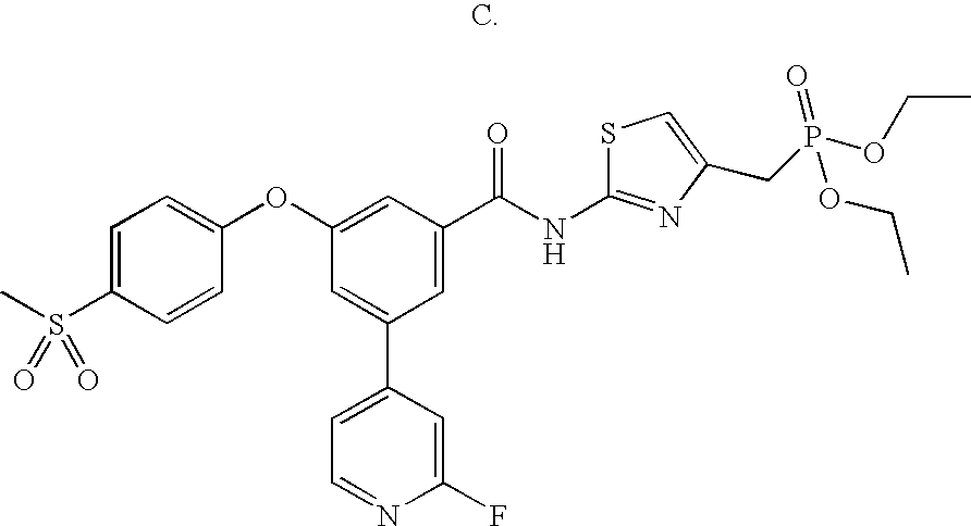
C1=C(S(C)(=O)=O)C=CC(OC2=CC(C(NC3=NC(CP(=O)(OCC)OCC)=CS3)=O)=CC(C3=CC=NC(F)=C3)=C2)=C1
